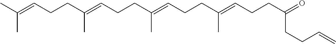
CC(=CCCC(=CCCC(C)=CCCC(=CCCC(CCC=C)=O)C)C)C
